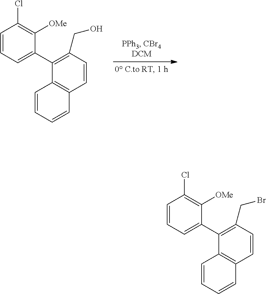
C1(C2=CC=CC(Cl)=C2[OMe])=C(CO)C=CC2=C1C=CC=C2.C1(C2=CC=CC(Cl)=C2[OMe])=C(CBr)C=CC2=C1C=CC=C2
